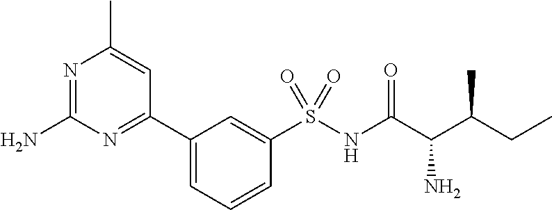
N1=C(N)N=C(C2=CC=CC(S(NC(C(C(CC)C)N)=O)(=O)=O)=C2)C=C1C
